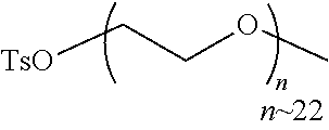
[TsO]CCOC
